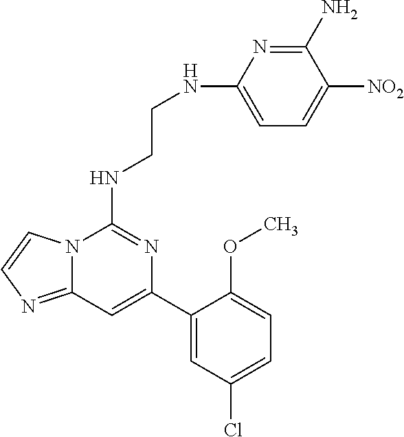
C12=NC=CN1C(NCCNC1=CC=C([NO2])C(N)=N1)=NC(C1=CC(Cl)=CC=C1OC)=C2
